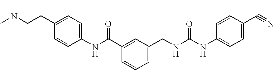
C1(NC(C2=CC(CNC(NC3=CC=C(C#N)C=C3)=O)=CC=C2)=O)=CC=C(CCN(C)C)C=C1
